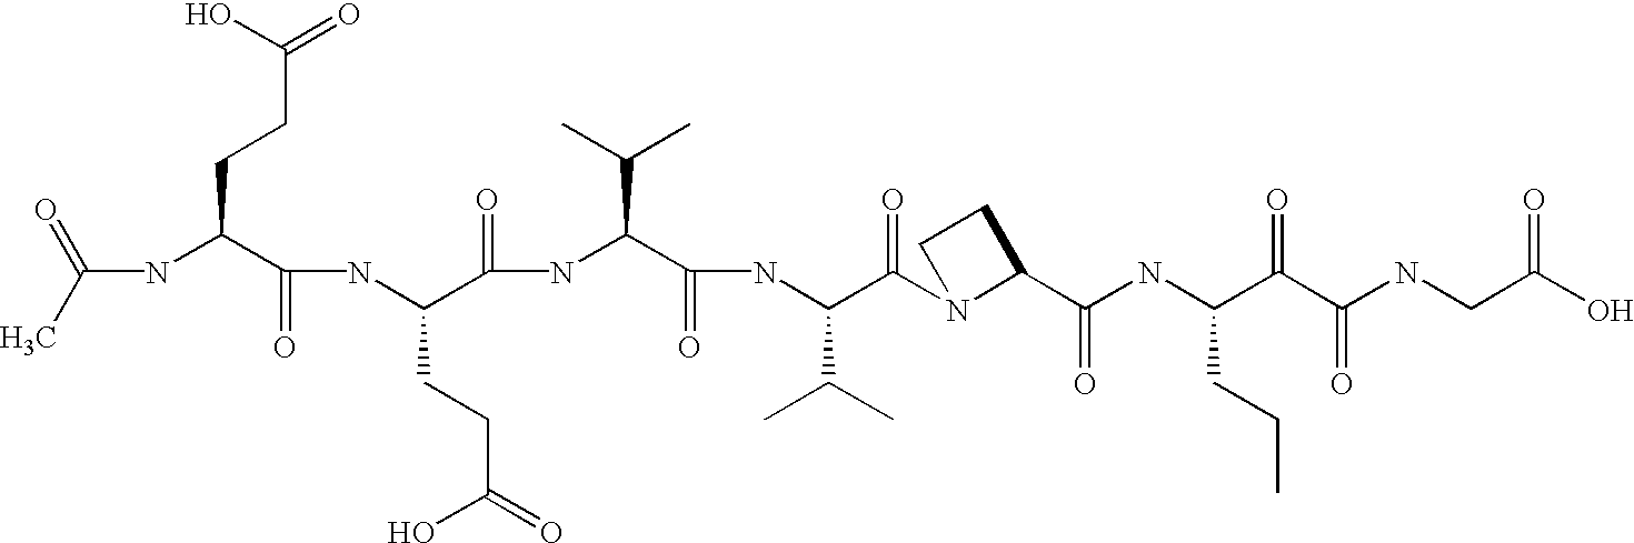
C(NC(C(NC(C(=O)NC(C(=O)NC(C(=O)N1C(C(=O)NC(C(C(=O)NCC(O)=O)=O)CCC)CC1)C(C)C)C(C)C)CCC(=O)O)=O)CCC(=O)O)(C)=O
